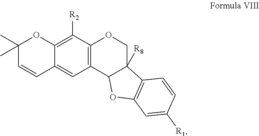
C12=C([R2])C3=C(C=C1C=CC(C)(C)O2)C1C([R8])(CO3)C2=C(O1)C=C([R1])C=C2
